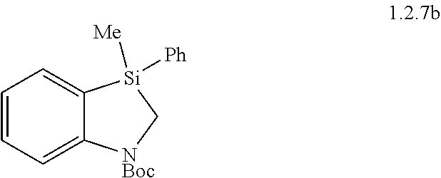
C1=CC=C2C(=C1)[Si]([Me])([Ph])C[NBoc]2
